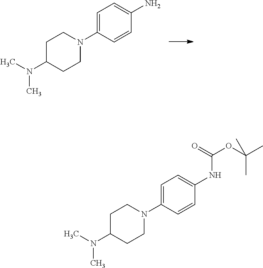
C1=C(N2CCC(N(C)C)CC2)C=CC(N)=C1.C1=C(N2CCC(N(C)C)CC2)C=CC(NC(OC(C)(C)C)=O)=C1
